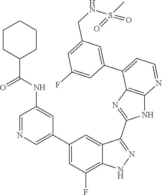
C1=NC=C(C2=CC(F)=C3C(=C2)C(C2=NC4=C(N2)N=CC=C4C2=CC(CNS(=O)(C)=O)=CC(F)=C2)=NN3)C=C1NC(=O)C1CCCCC1
